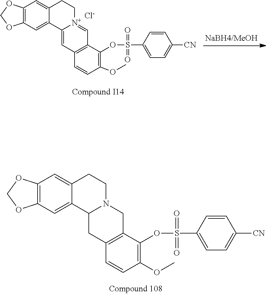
C12=C(C=C3C(=C1)CCN1C3CC3=C(C1)C(OS(C1=CC=C([CN])C=C1)(=O)=O)=C(OC)C=C3)OCO2.C12=C(C=C3C(=C1)CC[N+]1=CC4=C(C=C31)C=CC(OC)=C4OS(C1=CC=C([CN])C=C1)(=O)=O)OCO2.[Cl-]
